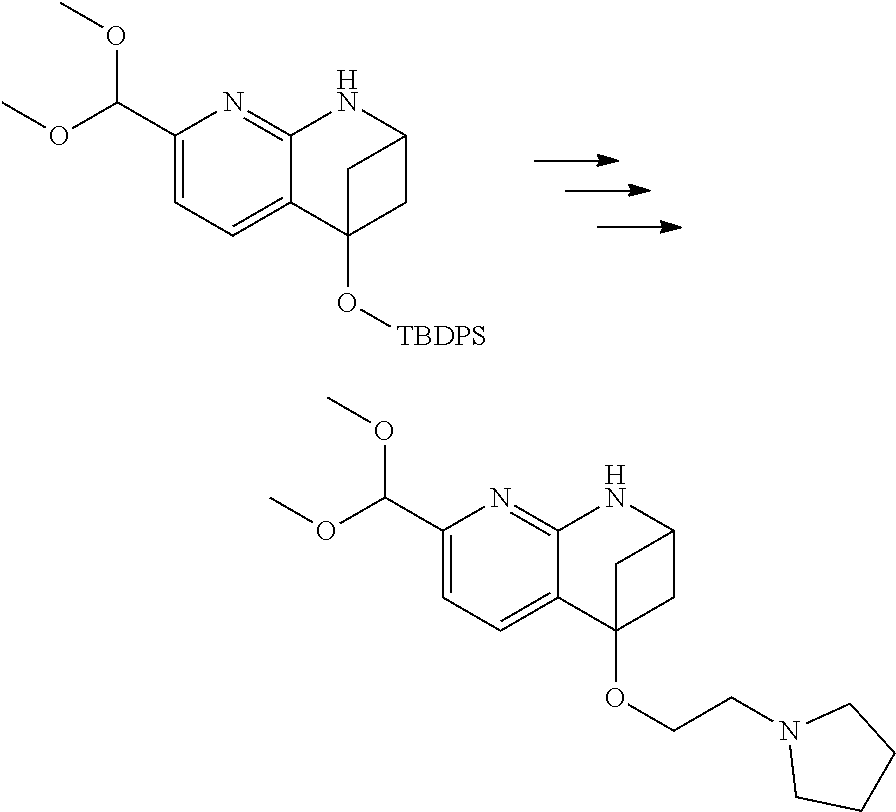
O(C)C(C1=CC=C2C(=N1)NC1CC2(O[TBDPS])C1)OC.O(C)C(C1=CC=C2C(=N1)NC1CC2(OCCN2CCCC2)C1)OC
